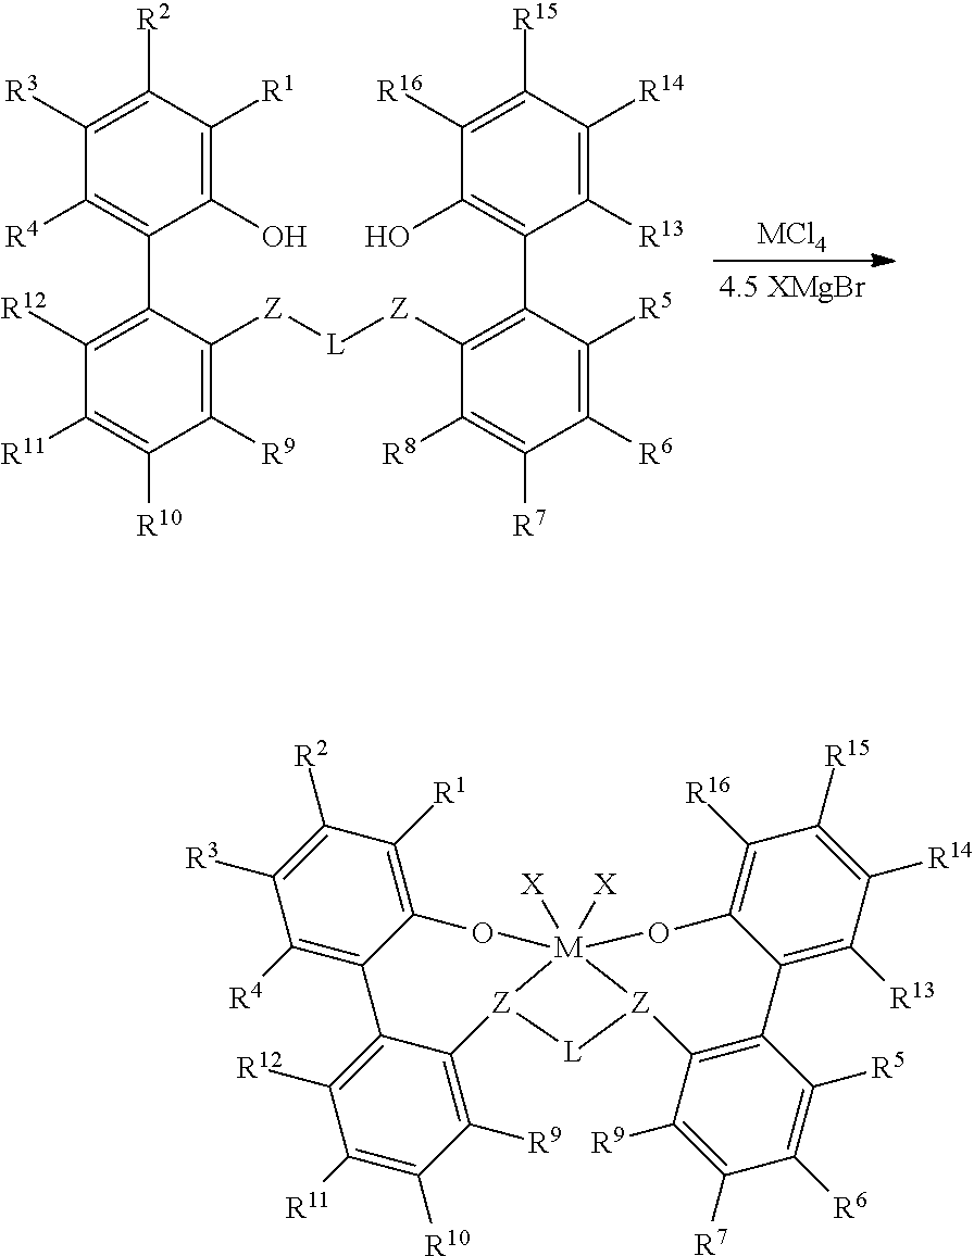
[MCl4].C1(O)=C([R1])C([R2])=C([R3])C([R4])=C1C1=C([R12])C([R11])=C([R10])C([R9])=C1[Z][L][Z]C1=C(C2=C(O)C([R16])=C([R15])C([R14])=C2[R13])C([R5])=C([R6])C([R7])=C1[R8].C1([R4])=C2C(=C([R1])C([R2])=C1[R3])O[M]13([X])([X])[Z](C4=C([R9])C([R10])=C([R11])C([R12])=C24)[L][Z]1C1=C(C2=C([R13])C([R14])=C([R15])C([R16])=C2O3)C([R5])=C([R6])C([R7])=C1[R9]
